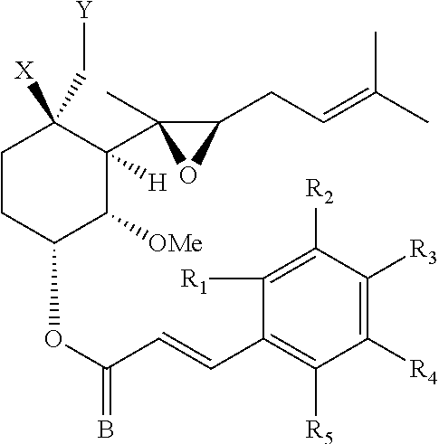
C1CC(OC(=B)C=CC2=C([R5])C([R4])=C([R3])C([R2])=C2[R1])C([OMe])C([H])(C2(C)C(CC=C(C)C)O2)C1([X])C[Y]
